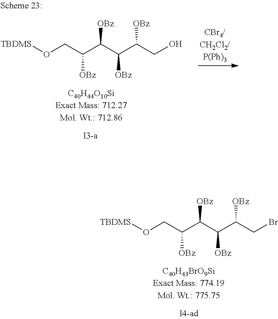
[TBDMS]OCC(C(C(C(CO)[OBz])[OBz])[OBz])[OBz].[TBDMS]OCC(C(C(C(CBr)[OBz])[OBz])[OBz])[OBz]
